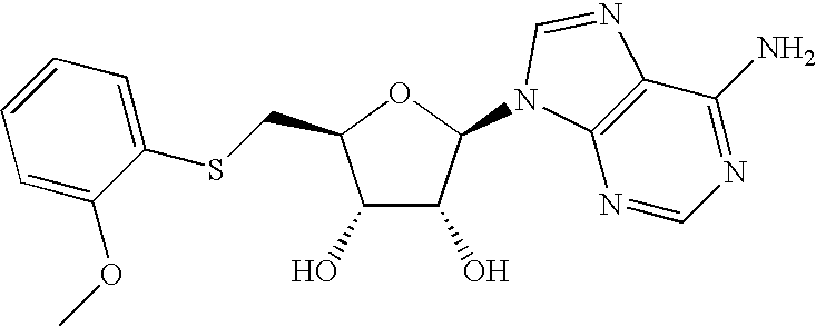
C12=C(N=CN=C1N)N(C1C(O)C(O)C(CSC3=CC=CC=C3OC)O1)C=N2
